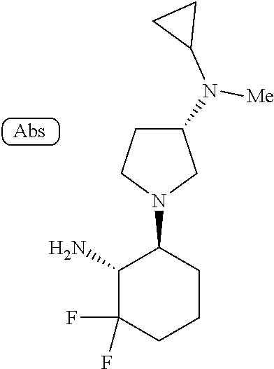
C1(N)C(F)(F)CCCC1N1CC(N([Me])C2CC2)CC1
